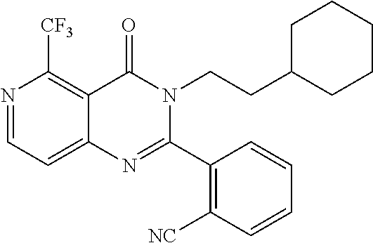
N1=CC=C2C(=C1[CF3])C(=O)N(CCC1CCCCC1)C(C1=C([NC])C=CC=C1)=N2
